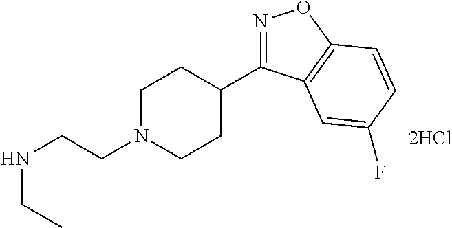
N1=C(C2CCN(CCNCC)CC2)C2=C(O1)C=CC(F)=C2
